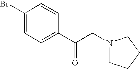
N1(CC(C2=CC=C(Br)C=C2)=O)CCCC1
